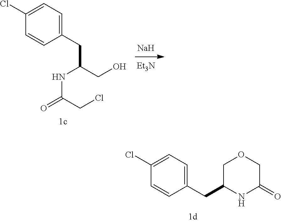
[Et3N].[Na].C1(CC(CO)NC(=O)CCl)=CC=C(Cl)C=C1.C1(CC2COCC(=O)N2)=CC=C(Cl)C=C1
